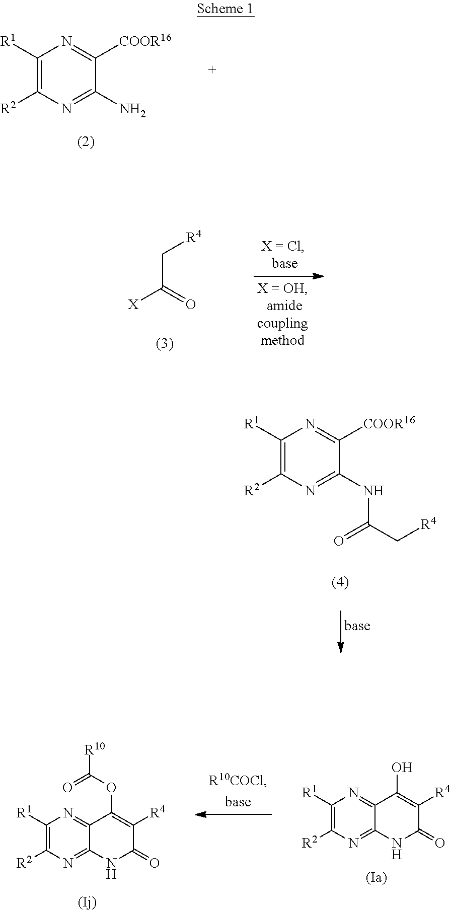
C1([R1])=C([R2])N=C(N)C([COOR16])=N1.[R4]CC([X])=O.C1([R1])=C([R2])N=C(NC(C[R4])=O)C([COOR16])=N1.C1([R1])=C([R2])N=C2C(=N1)C(O)=C([R4])C(=O)N2.C1([R1])=C([R2])N=C2C(=N1)C(OC([R10])=O)=C([R4])C(=O)N2
